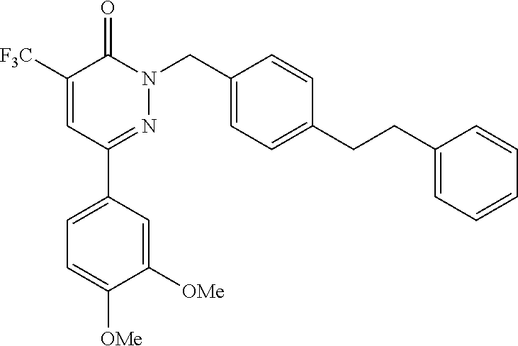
C1([F3C])=CC(C2=CC=C([OMe])C([OMe])=C2)=NN(CC2=CC=C(CCC3=CC=CC=C3)C=C2)C1=O
